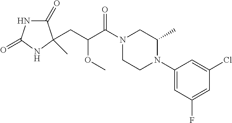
C1(=O)NC(=O)NC1(C)CC(C(N1CCN(C2=CC(F)=CC(Cl)=C2)C(C)C1)=O)OC
